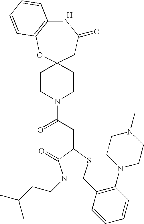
C1=CC=CC(N2CCN(C)CC2)=C1C1N(CCC(C)C)C(=O)C(CC(N2CCC3(CC2)CC(=O)NC2=C(O3)C=CC=C2)=O)S1.[H]
